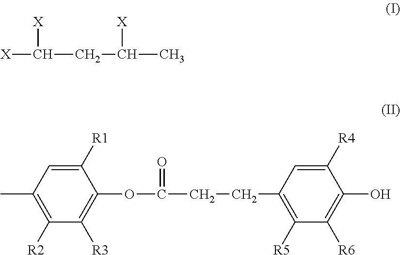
[X]C(CC(C)[X])[X].CC1=C([R2])C([R3])=C(OC(CCC2=C([R5])C([R6])=C(O)C([R4])=C2)=O)C([R1])=C1
